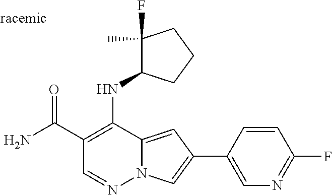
O=C(C1=C(NC2C(F)(C)CCC2)C2=CC(C3=CN=C(F)C=C3)=CN2N=C1)N
